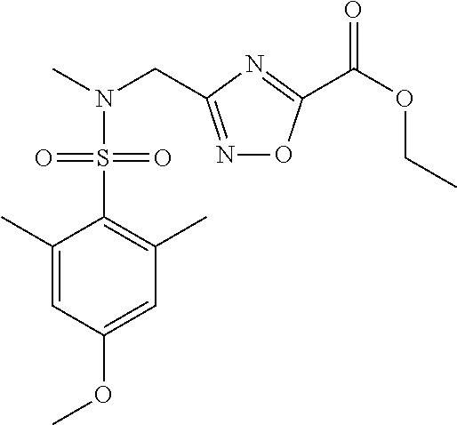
C1=C(OC)C=C(C)C(S(=O)(=O)N(CC2=NOC(C(OCC)=O)=N2)C)=C1C
